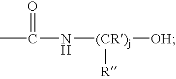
CC(=O)N[(CR)j]([OH])[R]
